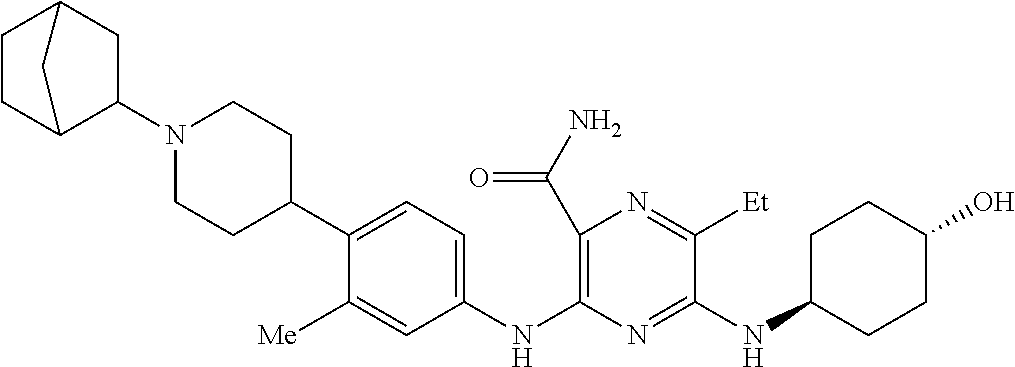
C1(C(N)=O)=C(NC2=CC=C(C3CCN(C4C5CCC(C4)C5)CC3)C([Me])=C2)N=C(NC2CCC(O)CC2)C([Et])=N1
